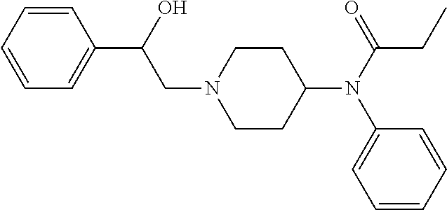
C1=CC=CC=C1C(CN1CCC(N(C2=CC=CC=C2)C(CC)=O)CC1)O
